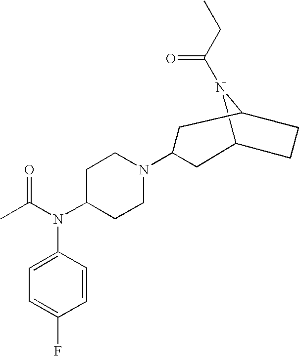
C12N(C(=O)CC)C(CC1)CC(N1CCC(N(C(C)=O)C3=CC=C(F)C=C3)CC1)C2
